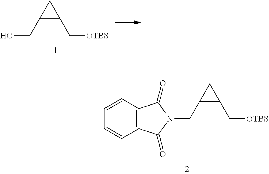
C1C(CO)C1C[OTBS].C1C(CN2C(=O)C3=C(C=CC=C3)C2=O)C1C[OTBS]
